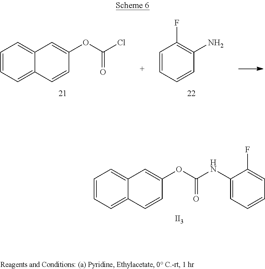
C1=CC=C2C(=C1)C=C(OC(Cl)=O)C=C2.C1=CC(F)=C(N)C=C1.C1=CC=C2C(=C1)C=C(OC(NC1=CC=CC=C1F)=O)C=C2.[II3]
